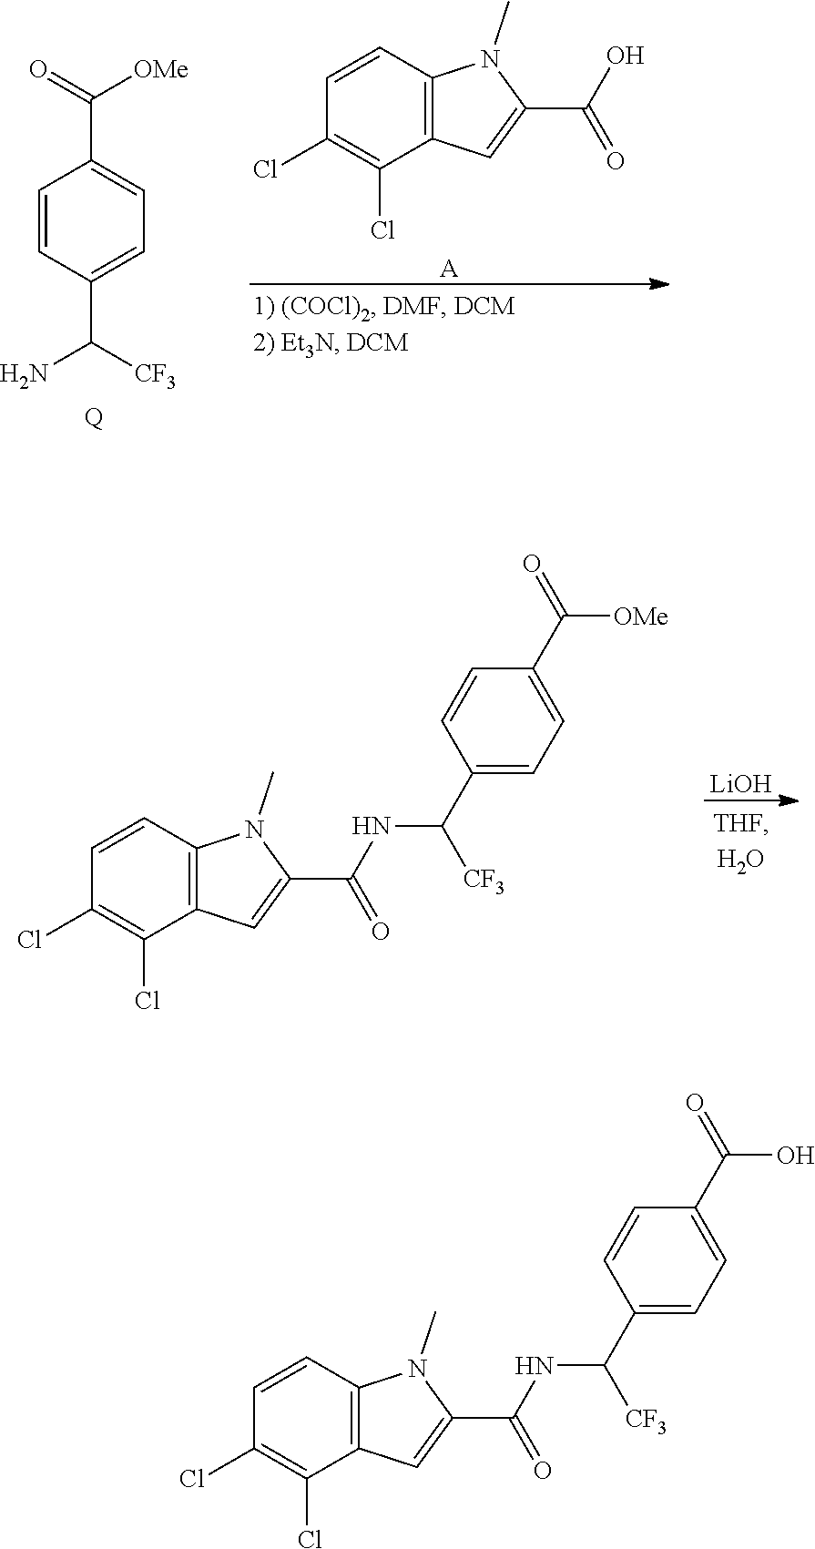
C1=CC(C([CF3])N)=CC=C1C(=O)[OMe].[Q].C12=C(C=CC(Cl)=C1Cl)N(C)C(C(O)=O)=C2.[A].[LiOH].C12=C(C=CC(Cl)=C1Cl)N(C)C(C(NC(C1=CC=C(C(=O)[OMe])C=C1)[CF3])=O)=C2.C12=C(C=CC(Cl)=C1Cl)N(C)C(C(NC(C1=CC=C(C(=O)O)C=C1)[CF3])=O)=C2
